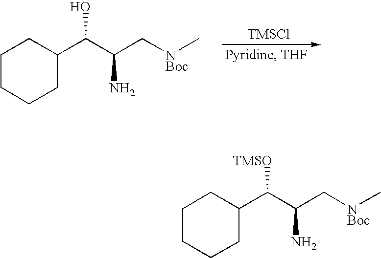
C1CCCC(C(C(C[NBoc]C)N)O)C1.[TMSCl].C1CCCC(C(C(C[NBoc]C)N)[TMSO])C1
